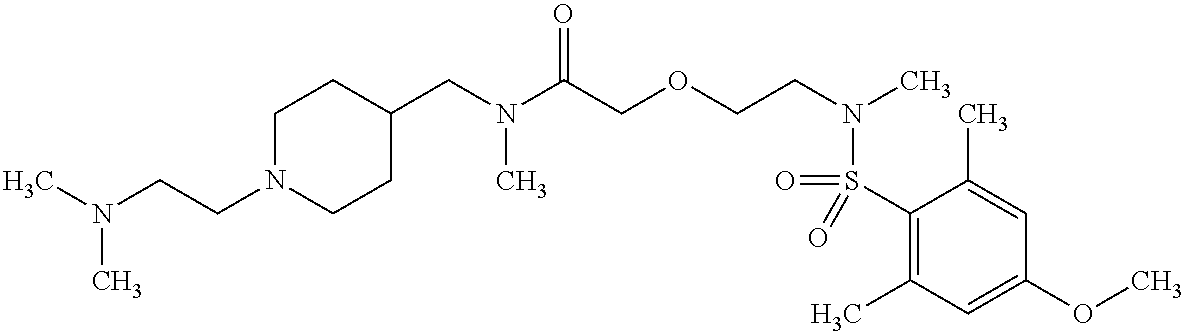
C1(CN(C(COCCN(C)S(=O)(C2=C(C)C=C(OC)C=C2C)=O)=O)C)CCN(CCN(C)C)CC1
